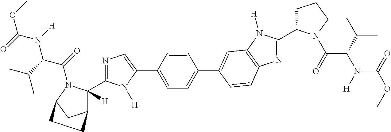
COC(=O)N([H])C(C(C)C)C(=O)N1C([H])(C2=NC=C(C3=CC=C(C4=CC5=C(N=C(C6CCCN6C(=O)C(C(C)C)N([H])C(=O)OC)N5[H])C=C4)C=C3)N2[H])C2CC1CC2
